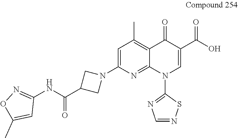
N1(C2=CC(C)=C3C(=N2)N(C2=NC=NS2)C=C(C(O)=O)C3=O)CC(C(NC2=NOC(C)=C2)=O)C1
